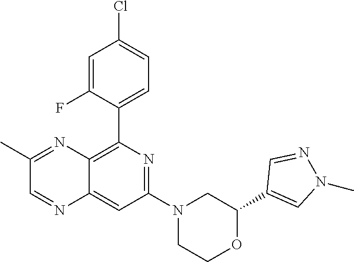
C1(C2=CN(C)N=C2)OCCN(C2=NC(C3=CC=C(Cl)C=C3F)=C3C(=C2)N=CC(C)=N3)C1
